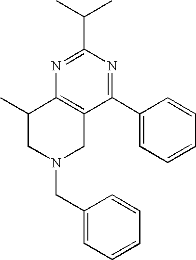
C1(C)CN(CC2=CC=CC=C2)CC2=C1N=C(C(C)C)N=C2C1=CC=CC=C1
